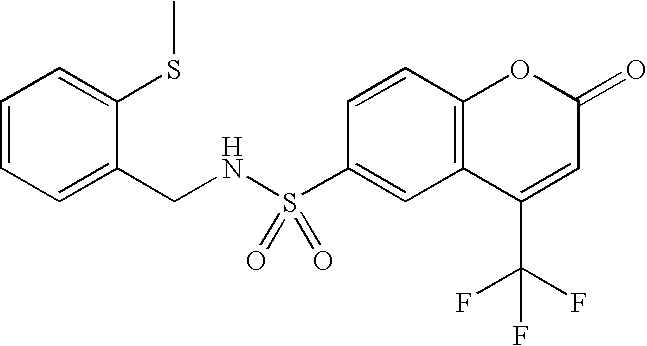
C12=C(C=CC(S(NCC3=CC=CC=C3SC)(=O)=O)=C1)OC(=O)C=C2C(F)(F)F
